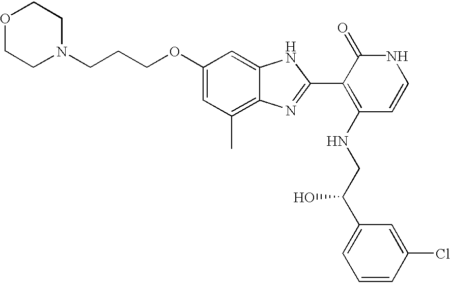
C1(OCCCN2CCOCC2)=CC(C)=C2C(=C1)NC(C1=C(NCC(C3=CC=CC(Cl)=C3)O)C=CNC1=O)=N2
